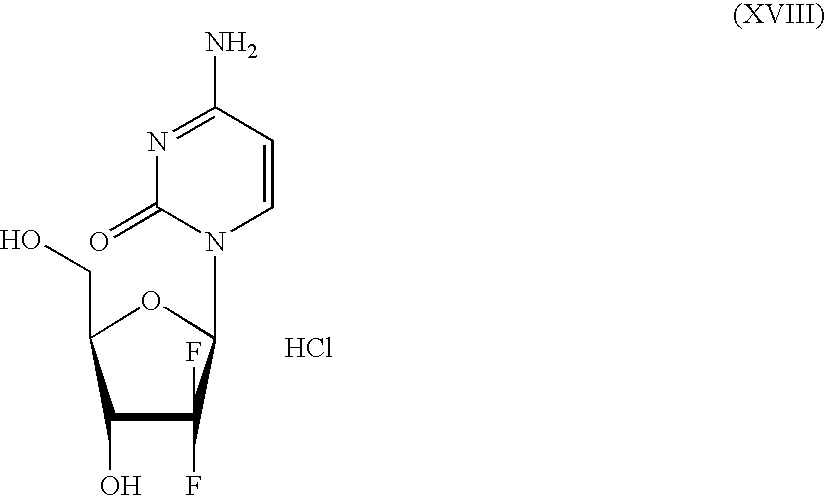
C1=CC(N)=NC(=O)N1C1C(F)(F)C(O)C(CO)O1.Cl
